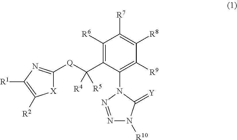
C1([R6])=C(C([Q]C2=NC([R1])=C([R2])[X]2)([R4])[R5])C(N2N=NN([R10])C2=[Y])=C([R9])C([R8])=C1[R7]
